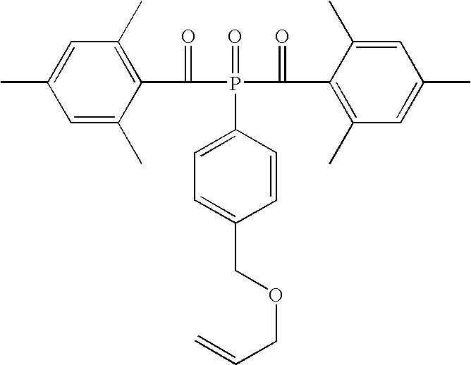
C1=C(C)C(C(=O)P(=O)(C(=O)C2=C(C)C=C(C)C=C2C)C2=CC=C(COCC=C)C=C2)=C(C)C=C1C
